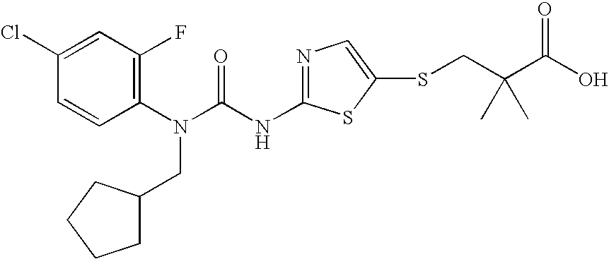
C1(Cl)=CC(F)=C(N(C(NC2=NC=C(SCC(C(O)=O)(C)C)S2)=O)CC2CCCC2)C=C1
